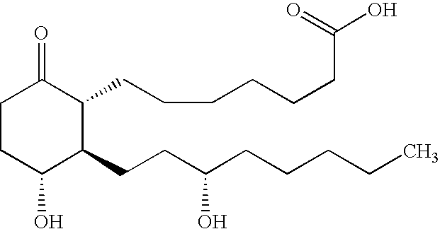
C1CC(O)C(CCC(CCCCC)O)C(CCCCCCC(=O)O)C1=O
